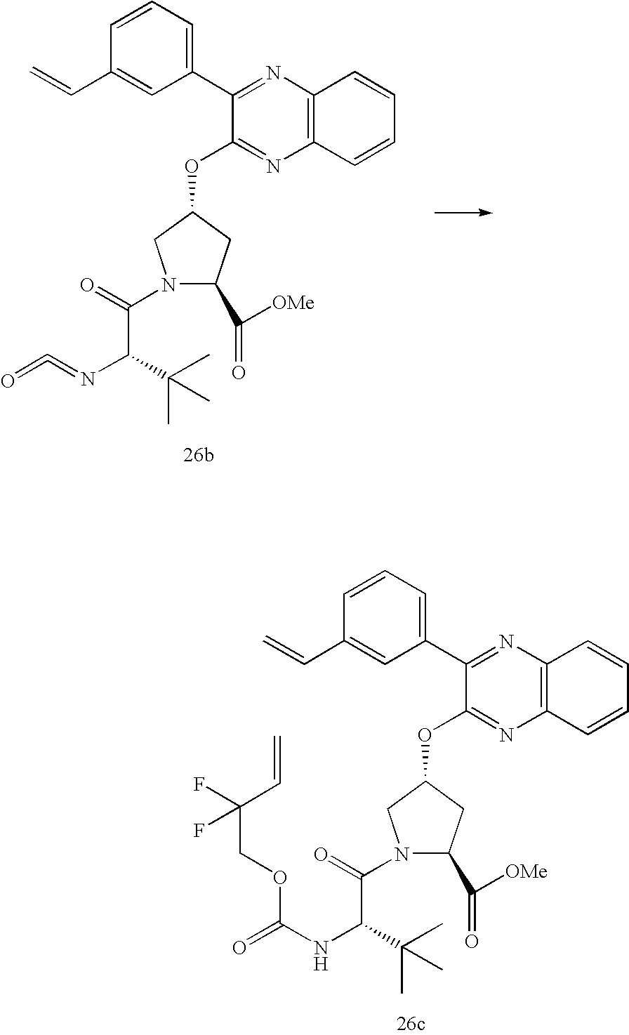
C1=CC=C(C2=NC3=C(N=C2OC2CN(C(C(N=C=O)C(C)(C)C)=O)C(C(=O)[OMe])C2)C=CC=C3)C=C1C=C.C1=CC=C(C2=NC3=C(N=C2OC2CN(C(C(NC(=O)OCC(F)(F)C=C)C(C)(C)C)=O)C(C(=O)[OMe])C2)C=CC=C3)C=C1C=C
